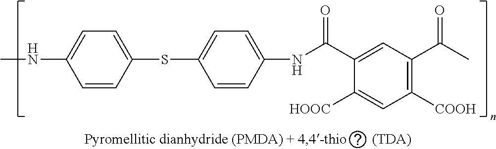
CNC1=CC=C(SC2=CC=C(NC(=O)C3=CC(C(=O)C)=C([COOH])C=C3[HOOC])C=C2)C=C1
